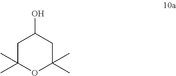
C1C(C)(C)OC(C)(C)CC1O
